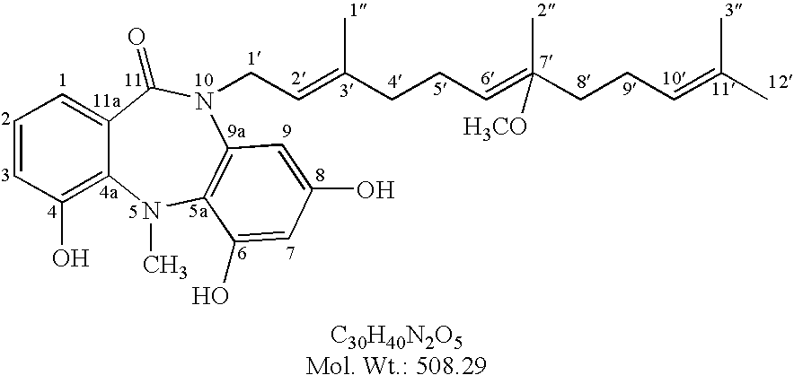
C1=CC(O)=C2C(=C1)C(=O)N(CC=C(CCC=C(CCC=C(C)C)(C)[H3CO])C)C1=C(N2C)C(O)=CC(O)=C1
